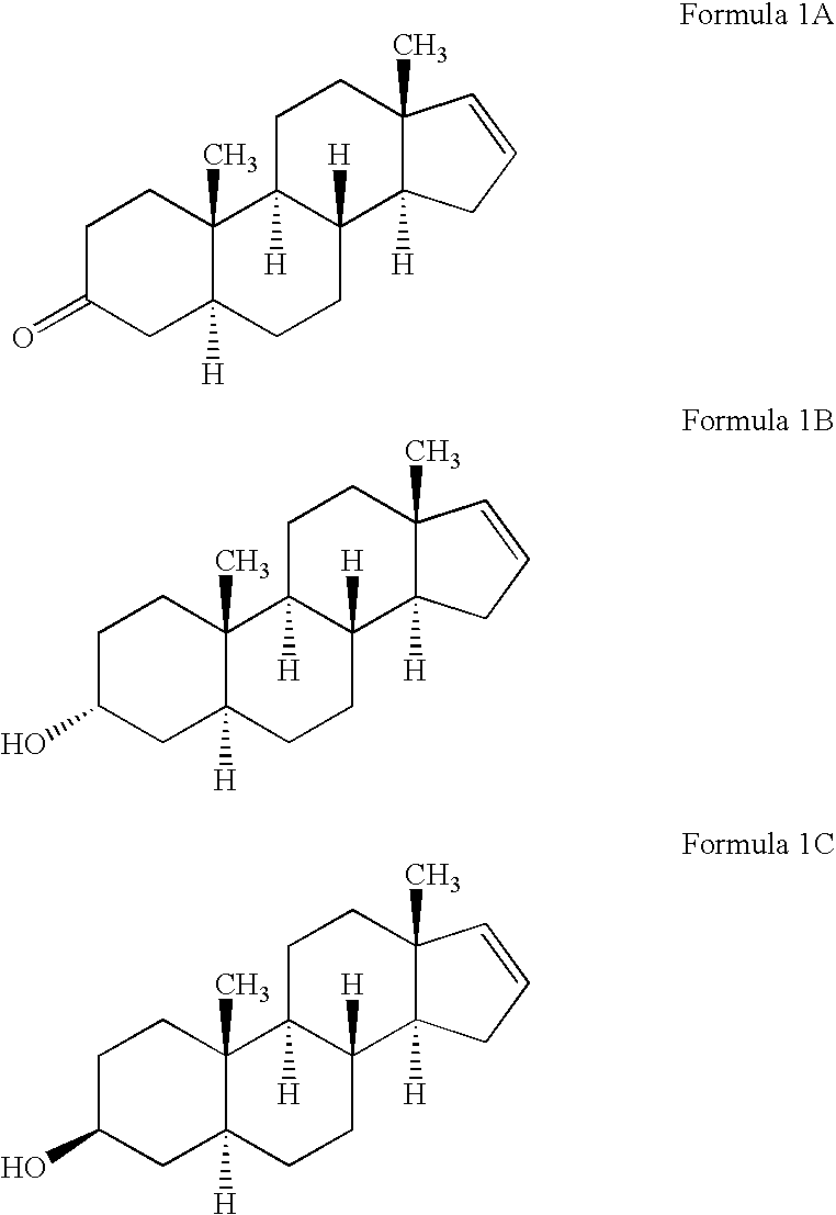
C1C(=O)CC2([H])C(C)(C1)C1([H])C([H])(CC2)C2([H])C(C)(CC1)C=CC2.C1C(O)CC2([H])C(C)(C1)C1([H])C([H])(CC2)C2([H])C(C)(CC1)C=CC2.C1C(O)CC2([H])C(C)(C1)C1([H])C([H])(CC2)C2([H])C(C)(CC1)C=CC2
